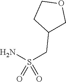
NS(CC1COCC1)(=O)=O
